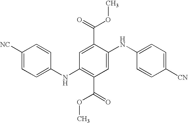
C1([NC])=CC=C(NC2=C(C(OC)=O)C=C(NC3=CC=C([CN])C=C3)C(C(=O)OC)=C2)C=C1
